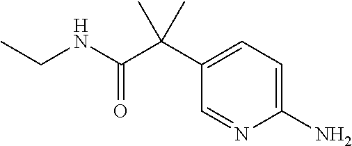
C(C1=CC=C(N)N=C1)(C(NCC)=O)(C)C
